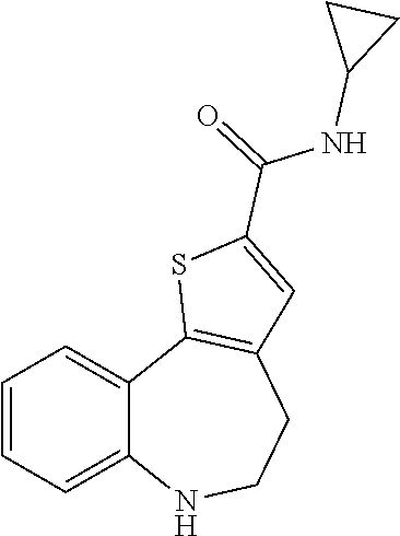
C1=CC=C2C(=C1)C1=C(CCN2)C=C(C(=O)NC2CC2)S1
